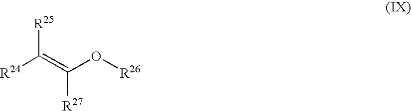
[R24]C(=C(O[R26])[R27])[R25]
